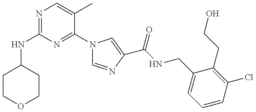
N(C1=NC=C(C)C(N2C=NC(C(NCC3=CC=CC(Cl)=C3CCO)=O)=C2)=N1)C1CCOCC1
